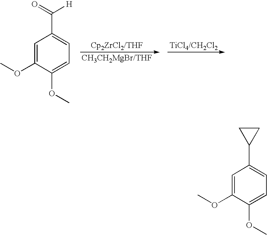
C1=C(OC)C(OC)=CC=C1C(=O)[H].[Cp2ZrCl2/THF].[CH3CH2MgBr/THF].[TiCl4/CH2Cl2].C1=C(OC)C(OC)=CC=C1C1CC1
